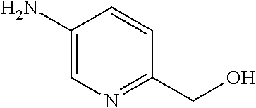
C1(N)=CN=C(CO)C=C1
